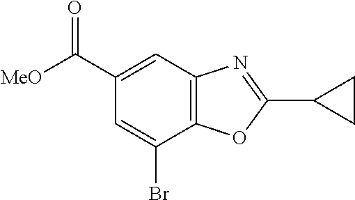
C1(C([MeO])=O)=CC2=C(C(Br)=C1)OC(C1CC1)=N2
